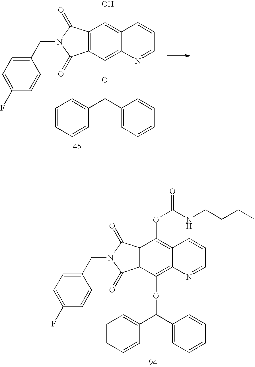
C12=C(C(OC(C3=CC=CC=C3)C3=CC=CC=C3)=C3C(=C1O)C=CC=N3)C(=O)N(CC1=CC=C(F)C=C1)C2=O.C12=C(C(OC(C3=CC=CC=C3)C3=CC=CC=C3)=C3C(=C1OC(NCCCC)=O)C=CC=N3)C(=O)N(CC1=CC=C(F)C=C1)C2=O
